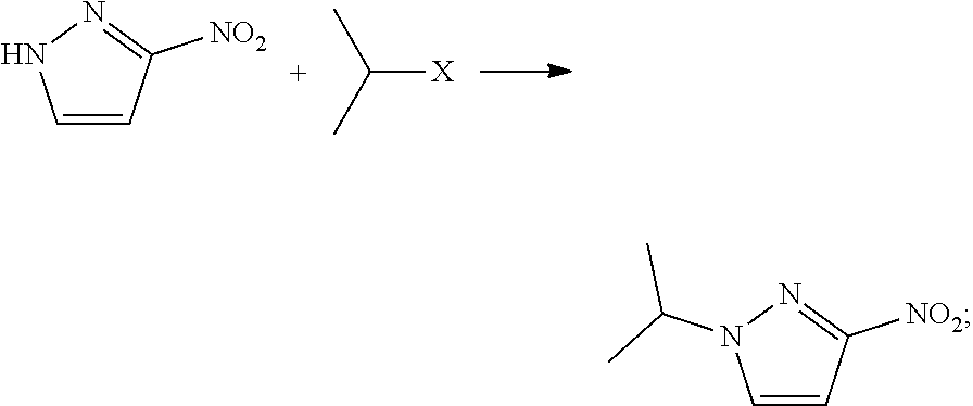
C1=CC([NO2])=NN1.C([X])(C)C.C1=CC([NO2])=NN1C(C)C
